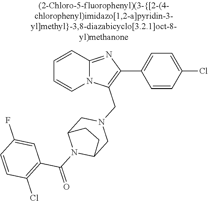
N12C(=NC(C3=CC=C(Cl)C=C3)=C1CN1CC3N(C(=O)C4=C(Cl)C=CC(F)=C4)C(C1)CC3)C=CC=C2
